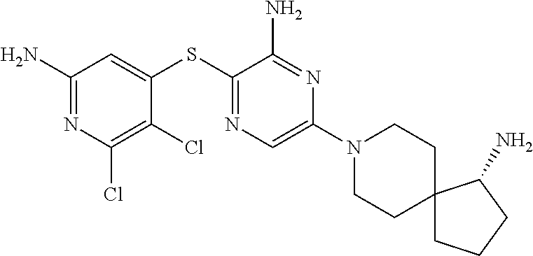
C1=C(SC2=NC=C(N3CCC4(CC3)CCCC4N)N=C2N)C(Cl)=C(Cl)N=C1N
